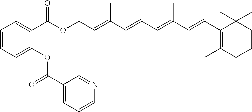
C(OCC=C(C=CC=C(C=CC1=C(C)CCCC1(C)C)C)C)(=O)C1=CC=CC=C1OC(C1=CC=CN=C1)=O
